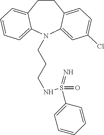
C1CC2=CC=C(Cl)C=C2N(CCCNS(C2=CC=CC=C2)(=O)=N)C2=CC=CC=C12
